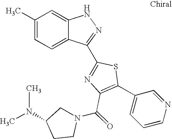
C1(C)=CC=C2C(=C1)NN=C2C1=NC(C(N2CC(N(C)C)CC2)=O)=C(C2=CC=CN=C2)S1
